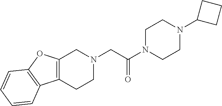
C12=C(CCN(CC(N3CCN(C4CCC4)CC3)=O)C1)C1=C(O2)C=CC=C1
